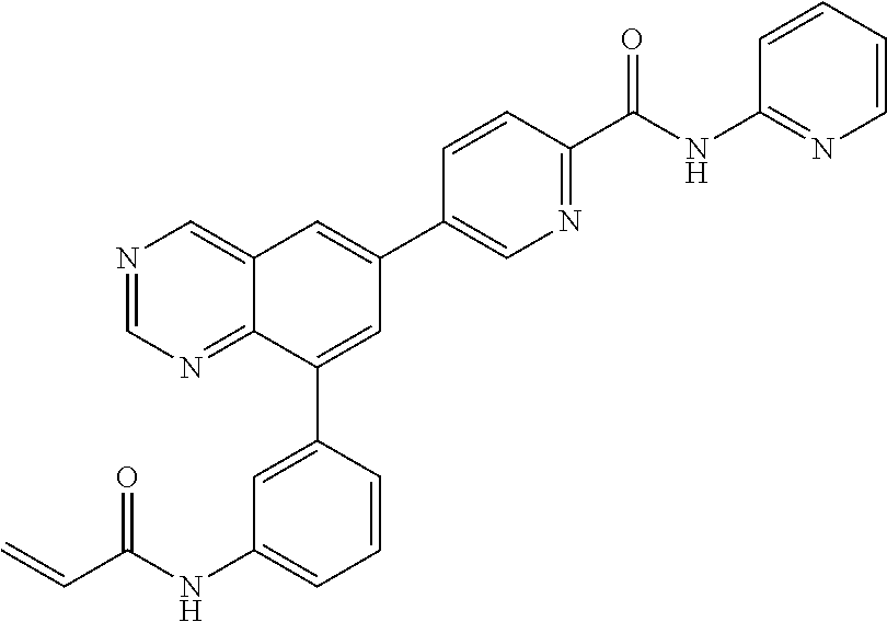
N1=CN=C2C(=C1)C=C(C1=CN=C(C(NC3=NC=CC=C3)=O)C=C1)C=C2C1=CC(NC(C=C)=O)=CC=C1
